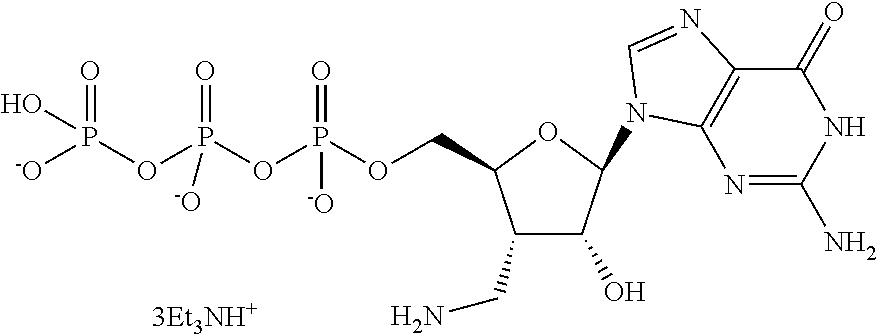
N1=C(N)NC(=O)C2=C1N(C1C(O)C(CN)C(COP(OP(OP([-O])(=O)O)(=O)[-O])(=O)[-O])O1)C=N2
